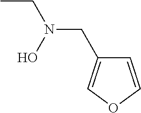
CCN(CC1=COC=C1)O
